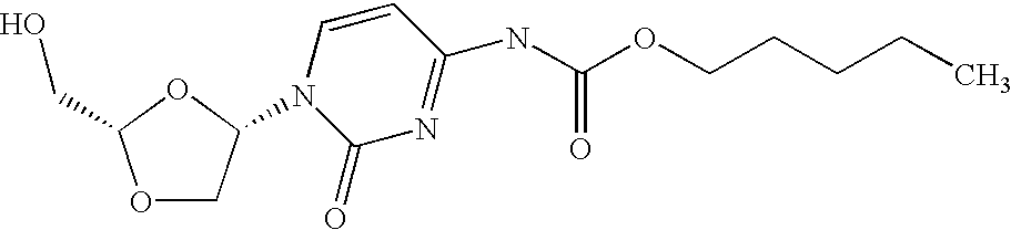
O1CC(N2C(=O)N=C(NC(OCCCCC)=O)C=C2)OC1CO
